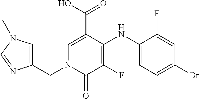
C1=C(C(O)=O)C(NC2=CC=C(Br)C=C2F)=C(F)C(=O)N1CC1=CN(C)C=N1
